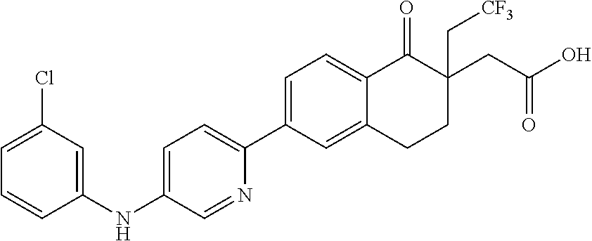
C1=C(C2=CC=C(NC3=CC(Cl)=CC=C3)C=N2)C=C2C(=C1)C(=O)C(CC(O)=O)(C[CF3])CC2
